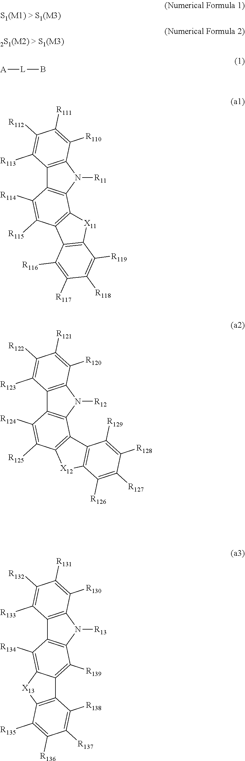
C12=C(N([R11])C3=C1C([R114])=C([R115])C1=C3[X11]C3=C1C([R116])=C([R117])C([R118])=C3[R119])C([R110])=C([R111])C([R112])=C2[R113].[A][L]B.C12=C(N([R12])C3=C1C([R124])=C([R125])C1=C3C3=C([X12]1)C([R126])=C([R127])C([R128])=C3[R129])C([R120])=C([R121])C([R122])=C2[R123].C12=C(N([R13])C3=C1C([R134])=C1C(=C3[R139])C3=C([X13]1)C([R135])=C([R136])C([R137])=C3[R138])C([R130])=C([R131])C([R132])=C2[R133]
